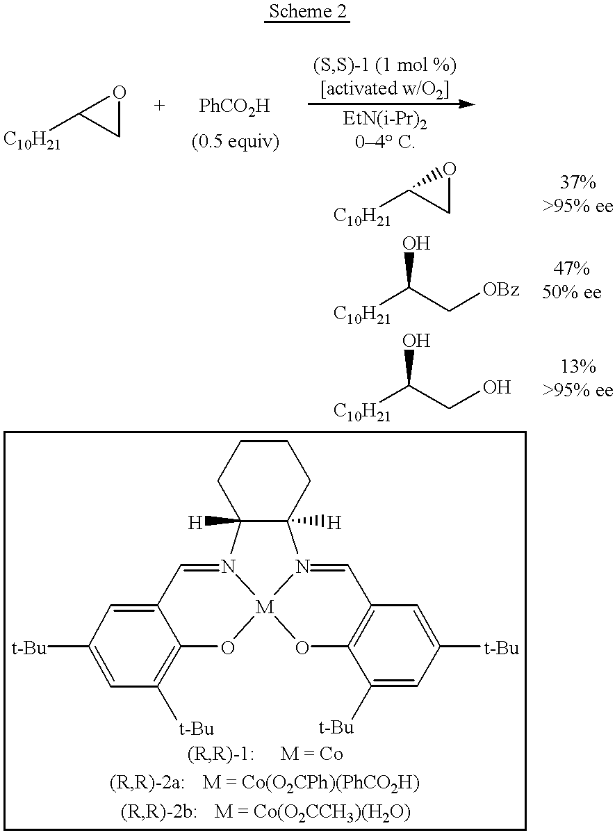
[C10H21]C1CO1.[C10H21]C1CO1.[C10H21]C(C[OBz])O.[C10H21]C(CO)O.[t-Bu]C1=CC([t-Bu])=C2C(=C1)C=N1C3([H])C([H])(N4=CC5=C(O[M]14O2)C([t-Bu])=CC([t-Bu])=C5)CCCC3
